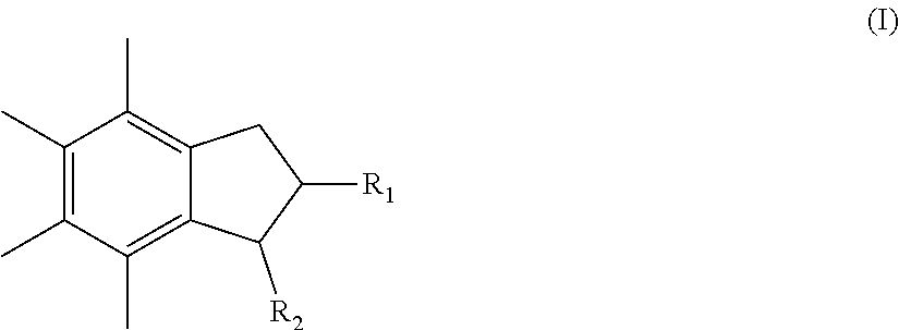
C1(C)=C(C)C(C)=C2C(=C1C)CC([R1])C2[R2]
